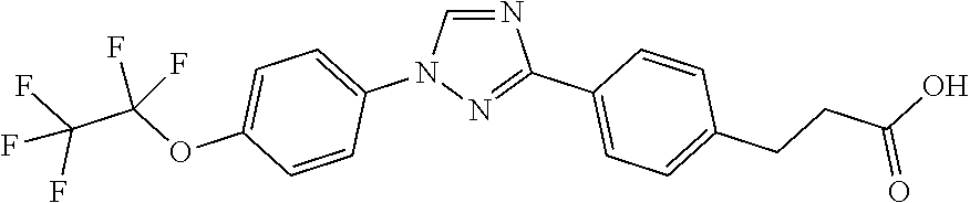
N1=CN(C2=CC=C(OC(C(F)(F)F)(F)F)C=C2)N=C1C1=CC=C(CCC(=O)O)C=C1
